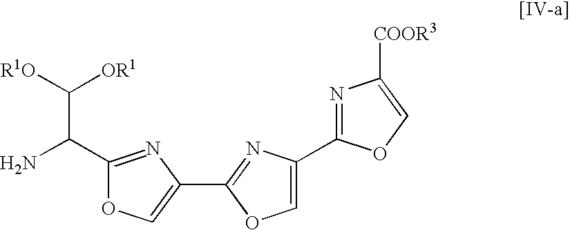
C1(C2=NC(C3=NC([COOR3])=CO3)=CO2)=COC(C(C([R1O])[OR1])N)=N1
